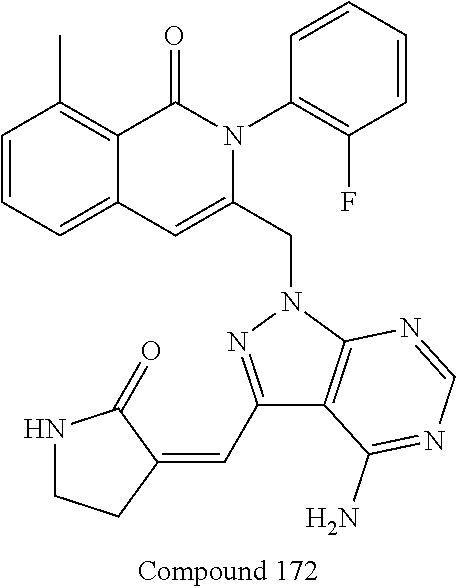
C1=CC=C2C(=C1C)C(=O)N(C1=C(F)C=CC=C1)C(CN1N=C(C=C3C(=O)NCC3)C3=C1N=CN=C3N)=C2
